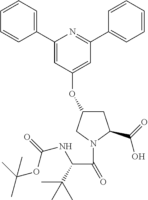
C1(C2=CC=CC=C2)=CC(OC2CC(C(=O)O)N(C(=O)C(C(C)(C)C)NC(OC(C)(C)C)=O)C2)=CC(C2=CC=CC=C2)=N1
